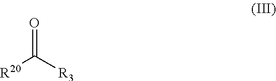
[R20]C([R3])=O
